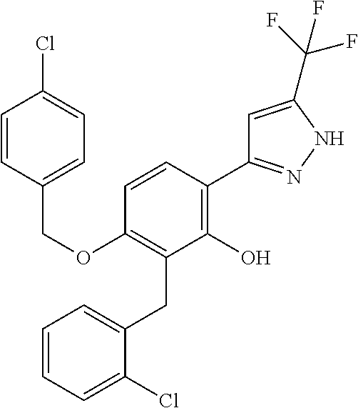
C(OC1=C(CC2=CC=CC=C2Cl)C(O)=C(C2=NNC(C(F)(F)F)=C2)C=C1)C1=CC=C(Cl)C=C1
